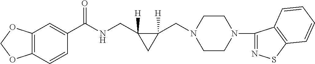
C12=C(C=CC(C(NCC3([H])C(CN4CCN(C5=NSC6=C5C=CC=C6)CC4)([H])C3)=O)=C1)OCO2
